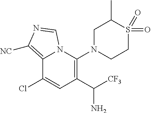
C12=C([NC])N=CN1C(N1CCS(=O)(=O)C(C)C1)=C(C([CF3])N)C=C2Cl
